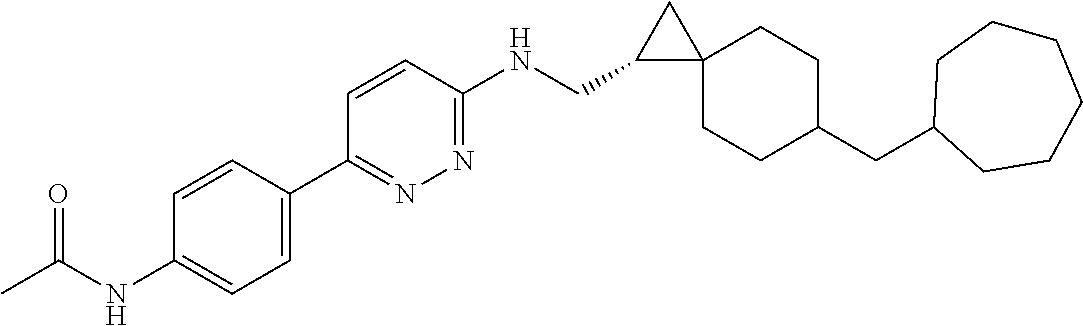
CC(NC1=CC=C(C2=NN=C(NCC3C4(C3)CCC(CC3CCCCCC3)CC4)C=C2)C=C1)=O
